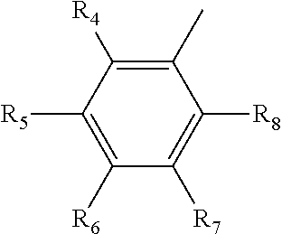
C1(C)=C([R4])C([R5])=C([R6])C([R7])=C1[R8]
